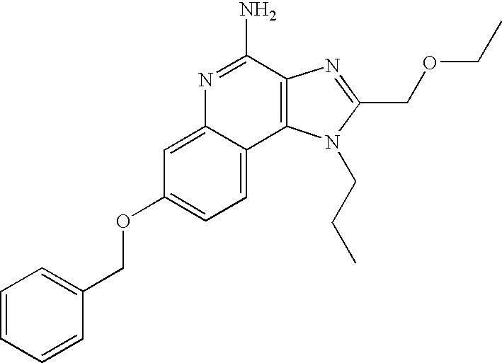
C1=C2C(=CC=C1OCC1=CC=CC=C1)C1=C(C(N)=N2)N=C(COCC)N1CCC
